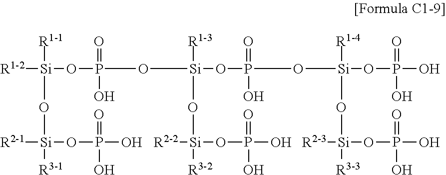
[R1-1][Si](O[Si]([R3-1])([R2-1])OP(=O)(O)O)(OP(O[Si]([R1-3])(O[Si]([R3-2])(OP(=O)(O)O)[R2-2])OP(=O)(O)O[Si]([R1-4])(O[Si]([R3-3])(OP(=O)(O)O)[R2-3])OP(O)(=O)O)(=O)O)[R1-2]
